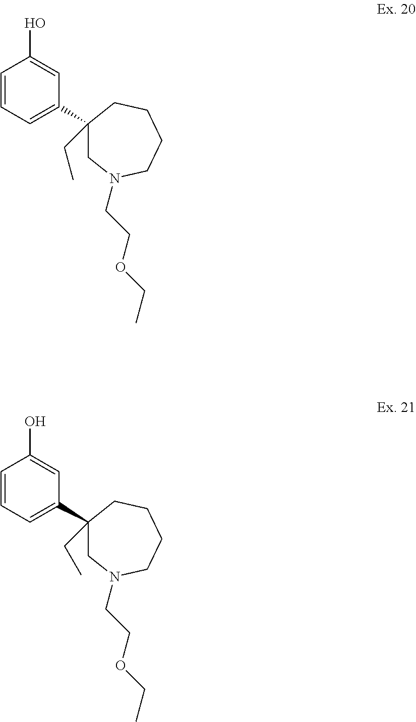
C1=CC=C(C2(CC)CN(CCOCC)CCCC2)C=C1O.C1=CC=C(C2(CC)CN(CCOCC)CCCC2)C=C1O
